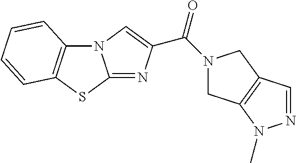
N12C3=C(SC1=NC(C(=O)N1CC4=C(N(C)N=C4)C1)=C2)C=CC=C3
